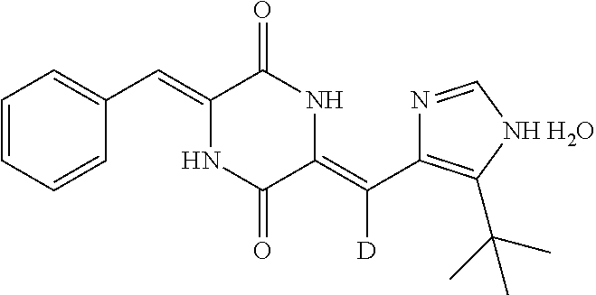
C1=CC=CC(C=C2NC(=O)C(=C(C3=C(C(C)(C)C)[NH H2O]C=N3)[D])NC2=O)=C1
